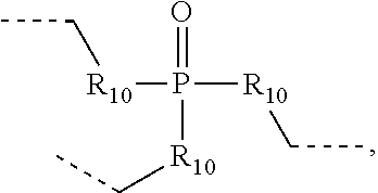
O=P([R10]CC)([R10]CC)[R10]CC
